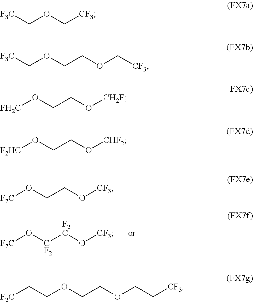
[F2C]O[CF2][F2C]O[CF3].[F3C]COC[CF3].[F3C]COCCOC[CF3].[FH2C]OCCO[CH2F].[F2HC]OCCO[CHF2].[F2C]OCCO[CF3].[F2C]CCOCCOCC[CF3]
